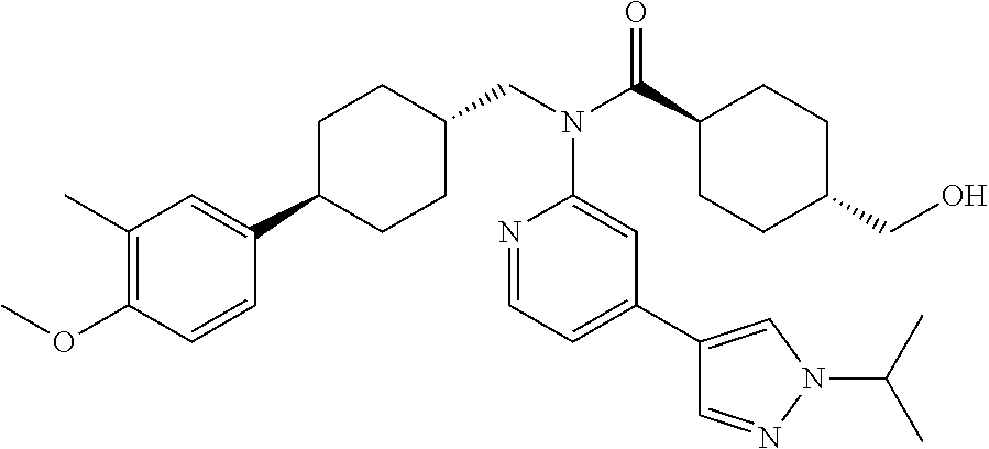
C1(C)=C(OC)C=CC(C2CCC(CN(C(C3CCC(CO)CC3)=O)C3=CC(C4=CN(C(C)C)N=C4)=CC=N3)CC2)=C1
